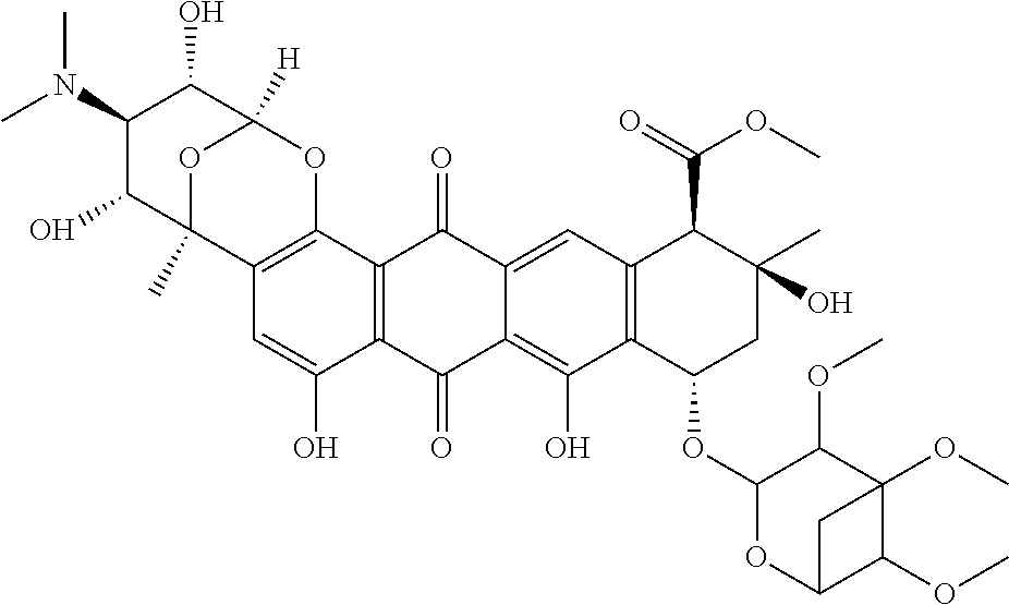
C12=C(C3=C(C(O)=C1)C(=O)C1=C(O)C4=C(C=C1C3=O)C(C(OC)=O)C(O)(C)CC4OC1OC3C(OC)C(OC)(C1OC)C3)OC1([H])OC2(C)C(O)C(N(C)C)C1O
